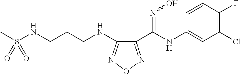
C1(C(NC2=CC(Cl)=C(F)C=C2)=NO)=NON=C1NCCCNS(C)(=O)=O
